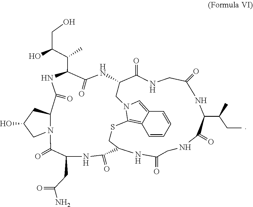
O=C1C(C(C(O)CO)C)NC(=O)C2CC(O)CN2C(=O)C(CC(N)=O)NC(=O)C2NC(=O)CNC(=O)C(C(C)CC)NC(=O)CNC(=O)C(N1)CN1C=C3C=CC=CC3=C1SC2
